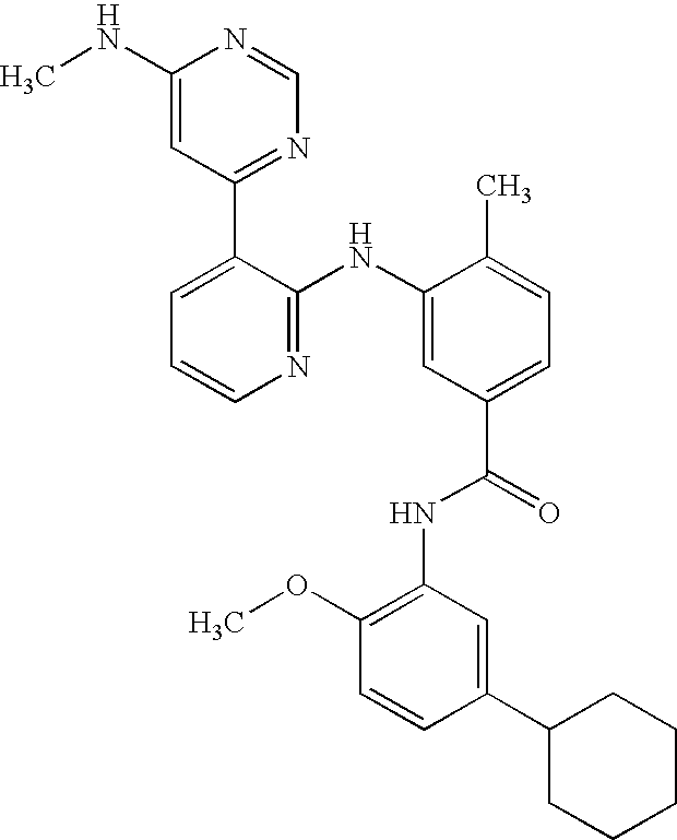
C1(NC)=CC(C2=CC=CN=C2NC2=CC(C(NC3=C(OC)C=CC(C4CCCCC4)=C3)=O)=CC=C2C)=NC=N1
